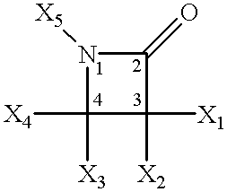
N1([X5])C([X4])([X3])C([X1])([X2])C1=O
